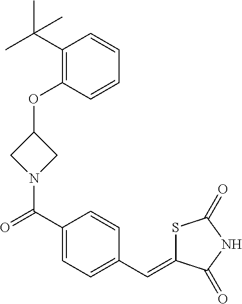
C1(C(C)(C)C)=C(OC2CN(C(C3=CC=C(C=C4SC(=O)NC4=O)C=C3)=O)C2)C=CC=C1
